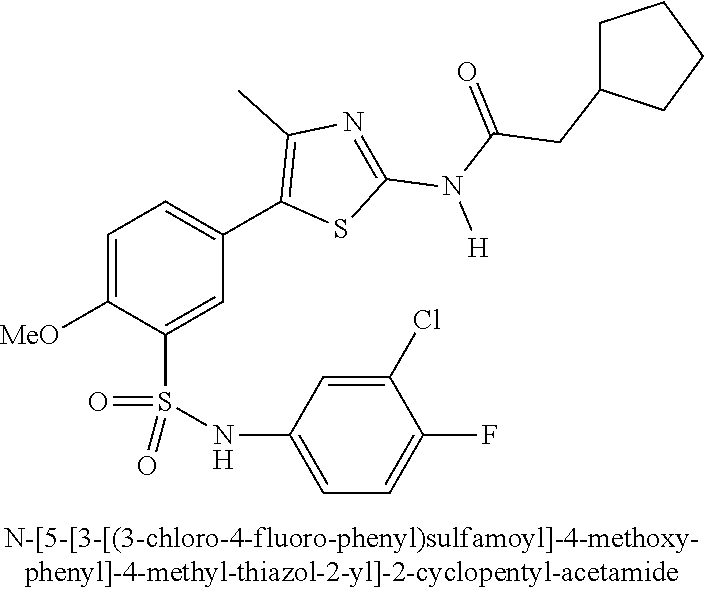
C1=C([OMe])C(S(NC2=CC=C(F)C(Cl)=C2)(=O)=O)=CC(C2=C(C)N=C(N([H])C(CC3CCCC3)=O)S2)=C1
